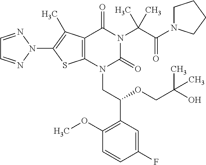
C12=C(C(C)=C(N3N=CC=N3)S1)C(=O)N(C(C(=O)N1CCCC1)(C)C)C(=O)N2CC(C1=C(OC)C=CC(F)=C1)OCC(O)(C)C
